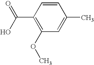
C1(C(=O)O)=C(OC)C=C(C)C=C1
